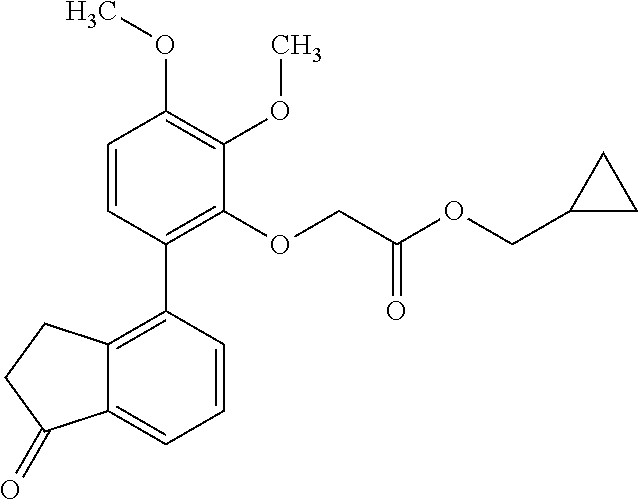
C12=C(C3=C(OCC(OCC4CC4)=O)C(OC)=C(OC)C=C3)C=CC=C1C(=O)CC2
